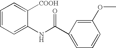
C1=CC=C(NC(C2=CC=CC(OC)=C2)=O)C([COOH])=C1
